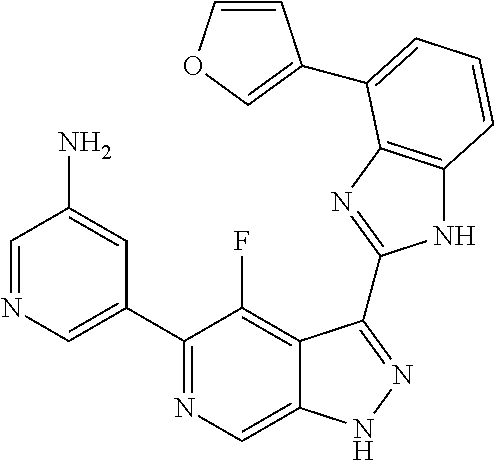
C1=NC=C(C2=NC=C3C(=C2F)C(C2=NC4=C(N2)C=CC=C4C2=COC=C2)=NN3)C=C1N
